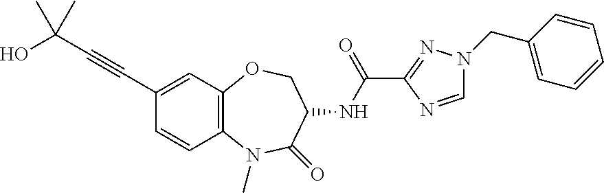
C1=CC2=C(C=C1C#CC(C)(C)O)OCC(NC(=O)C1=NN(CC3=CC=CC=C3)C=N1)C(=O)N2C
